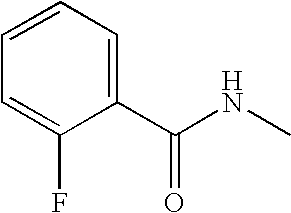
C1=CC=C(F)C(C(NC)=O)=C1
